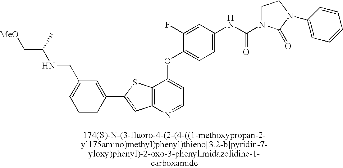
C1(CNC(C[MeO])C)=CC=CC(C2=CC3=C(S2)C(OC2=CC=C(NC(=O)N4CCN(C5=CC=CC=C5)C4=O)C=C2F)=CC=N3)=C1
